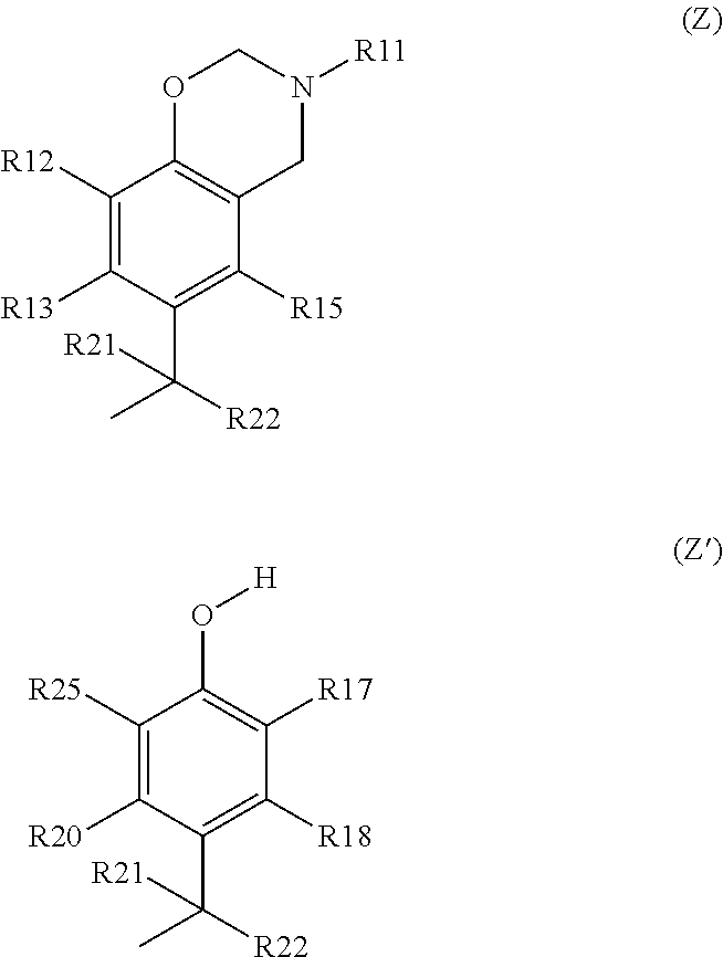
O1C2=C(CN([R11])C1)C([R15])=C(C(C)([R22])[R21])C([R13])=C2[R12].O(C1=C([R17])C([R18])=C(C(C)([R22])[R21])C([R20])=C1[R25])[H]
